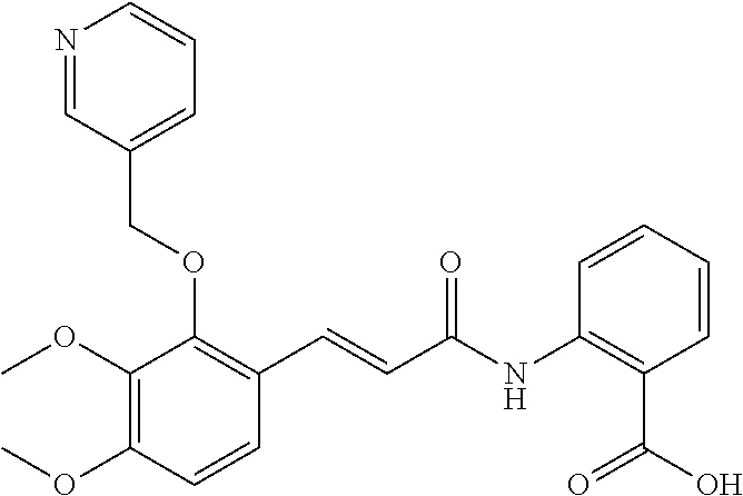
C1(OC)=C(OC)C=CC(C=CC(NC2=C(C(O)=O)C=CC=C2)=O)=C1OCC1=CC=CN=C1
